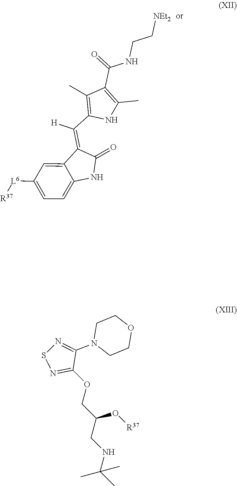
[L6](C1=CC=C2C(=C1)C(=C(C1=C(C)C(C(NCC[NEt2])=O)=C(C)N1)[H])C(=O)N2)[R37].C1(OCC(CNC(C)(C)C)O[R37])=NSN=C1N1CCOCC1
